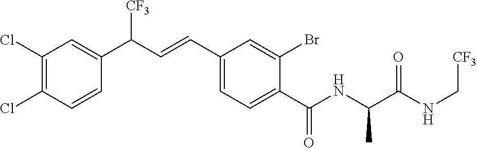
C1(Cl)=C(Cl)C=CC(C(C=CC2=CC=C(C(NC(C(NC[CF3])=O)C)=O)C(Br)=C2)[CF3])=C1
